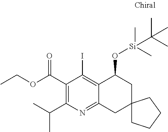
C(C1=C(C(C)C)N=C2C(=C1I)C(O[Si](C)(C)C(C)(C)C)CC1(C2)CCCC1)(OCC)=O
